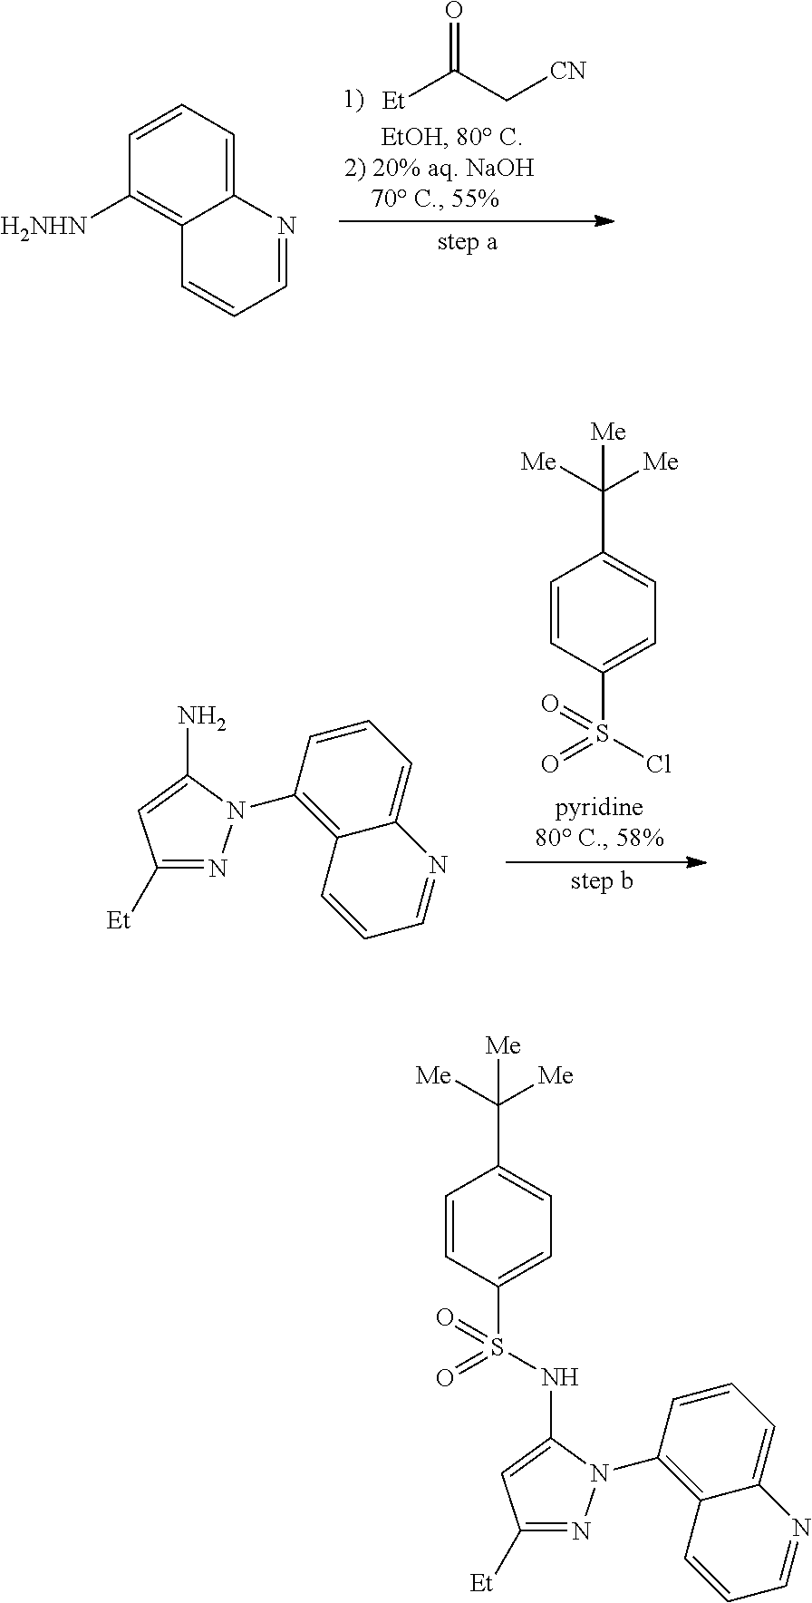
C1=NC2=CC=CC([H2NHN])=C2C=C1.[Et]C(C[CN])=O.C1([Et])=NN(C2=C3C(=CC=C2)N=CC=C3)C(N)=C1.C1=CC(S(=O)(Cl)=O)=CC=C1C([Me])([Me])[Me].C1=CC(S(=O)(=O)NC2=CC([Et])=NN2C2=C3C(=CC=C2)N=CC=C3)=CC=C1C([Me])([Me])[Me]
